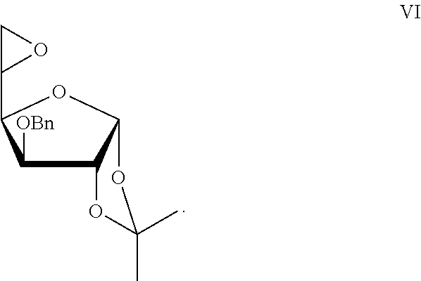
C1([OBn])C2C(OC1C1CO1)OC(C)(C)O2
